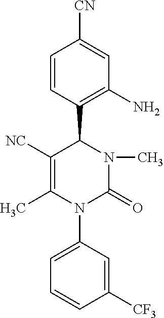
C1([NC])=C(C)N(C2=CC=CC([CF3])=C2)C(=O)N(C)C1C1=C(N)C=C([CN])C=C1
